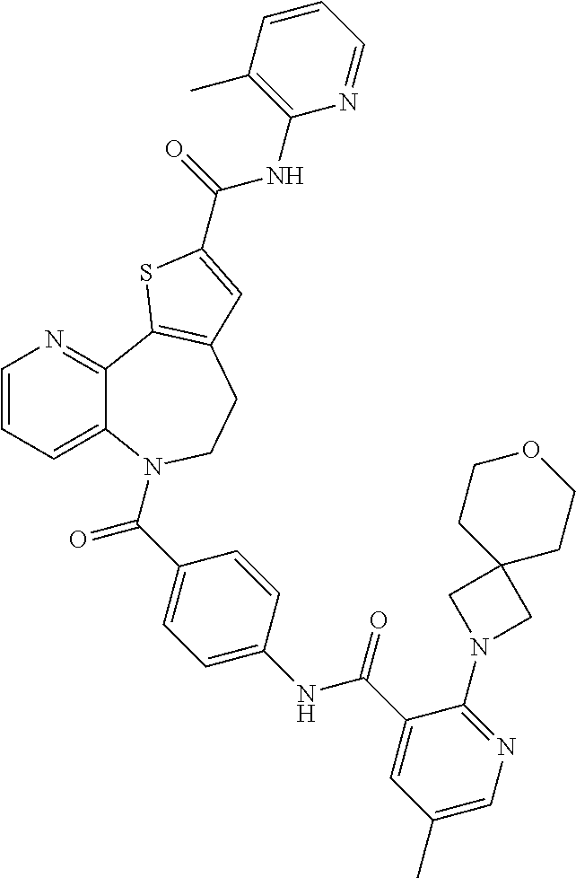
C1=CC=C2C(=N1)C1=C(CCN2C(C2=CC=C(NC(C3=CC(C)=CN=C3N3CC4(C3)CCOCC4)=O)C=C2)=O)C=C(C(=O)NC2=C(C)C=CC=N2)S1
